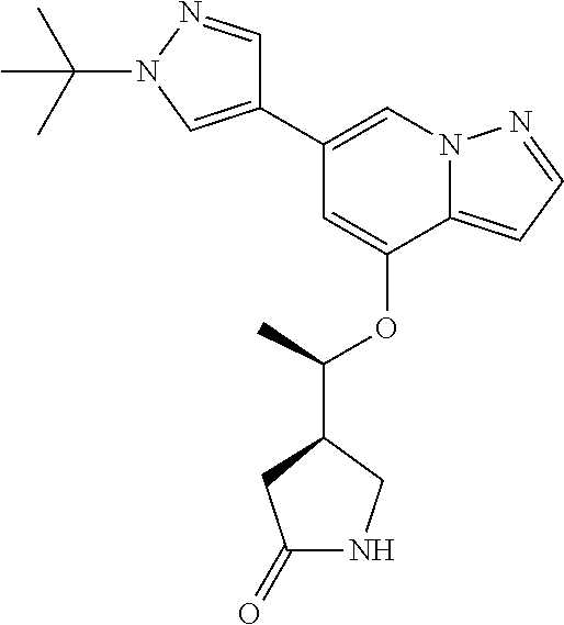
C1(C2=CN3C(=CC=N3)C(OC(C)C3CNC(=O)C3)=C2)=CN(C(C)(C)C)N=C1
